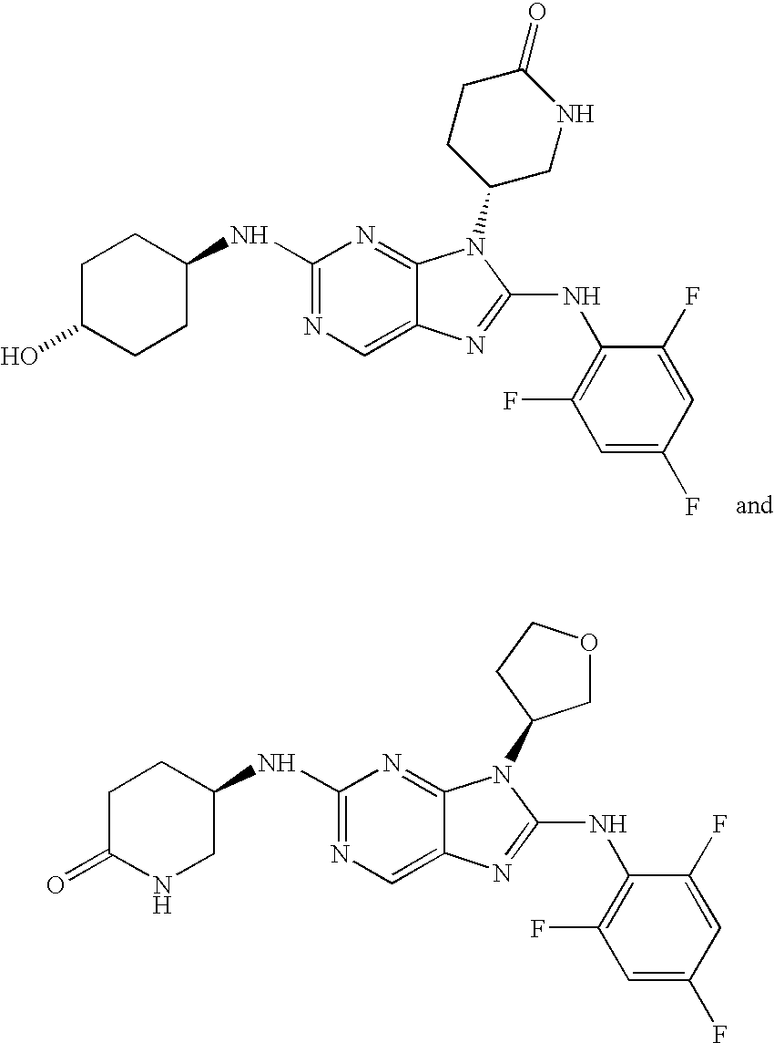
C1C(O)CCC(NC2=NC=C3C(=N2)N(C2CCC(=O)NC2)C(NC2=C(F)C=C(F)C=C2F)=N3)C1.C1C(=O)NCC(NC2=NC=C3C(=N2)N(C2COCC2)C(NC2=C(F)C=C(F)C=C2F)=N3)C1
